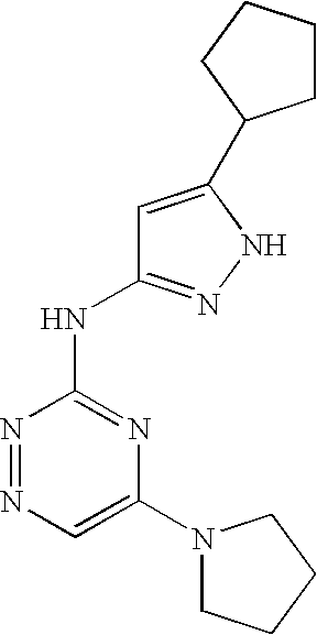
C1=C(N2CCCC2)N=C(NC2=NNC(C3CCCC3)=C2)N=N1
